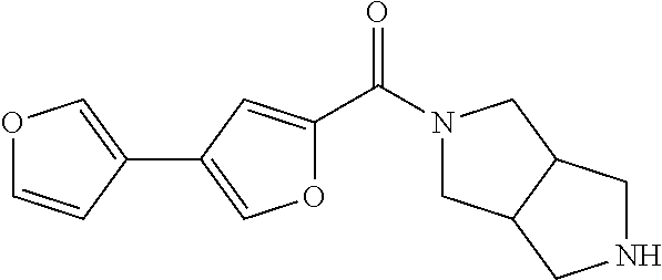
N1(C(C2=CC(C3=COC=C3)=CO2)=O)CC2C(C1)CNC2
